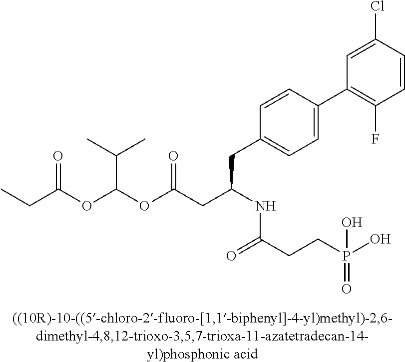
C(C(OC(OC(CC(NC(CCP(O)(=O)O)=O)CC1=CC=C(C2=C(F)C=CC(Cl)=C2)C=C1)=O)C(C)C)=O)C
